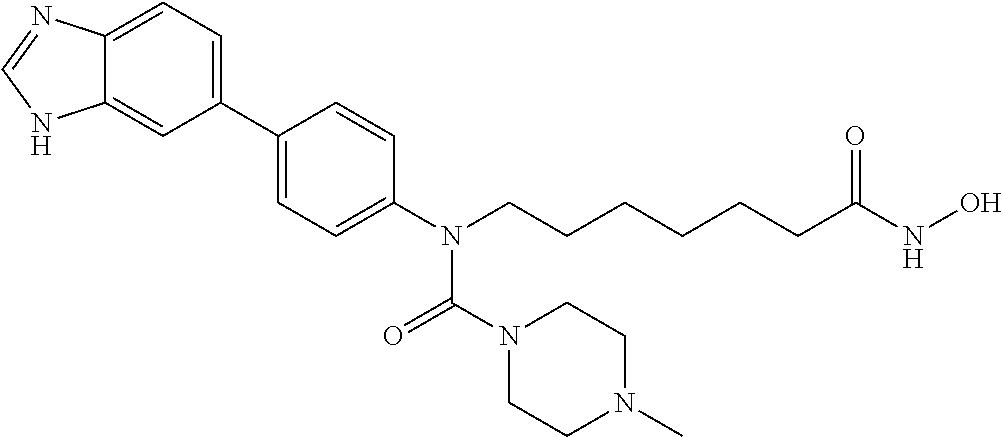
C12=CC=C(C3=CC=C(N(CCCCCCC(NO)=O)C(N4CCN(C)CC4)=O)C=C3)C=C1NC=N2
